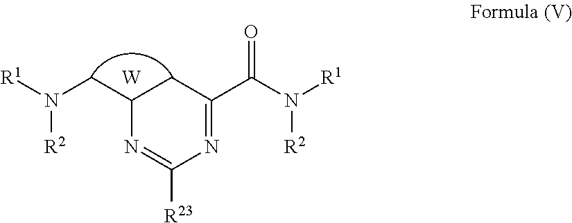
C1(CN([R2])[R1])N=C([R23])N=C(C(N([R2])[R1])=O)C1.[W]
